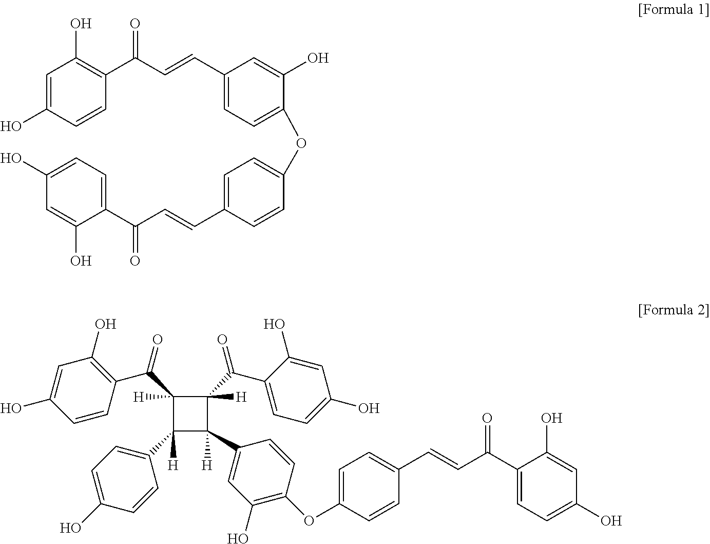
C1=C(O)C=CC(C(C=CC2=CC=C(OC3=CC=C(C=CC(C4=CC=C(O)C=C4O)=O)C=C3)C(O)=C2)=O)=C1O.C1(C(C2=C(O)C=C(O)C=C2)=O)([H])C([H])(C2=CC=C(O)C=C2)C(C2=CC(O)=C(OC3=CC=C(C=CC(C4=CC=C(O)C=C4O)=O)C=C3)C=C2)([H])C1([H])C(C1=CC=C(O)C=C1O)=O
